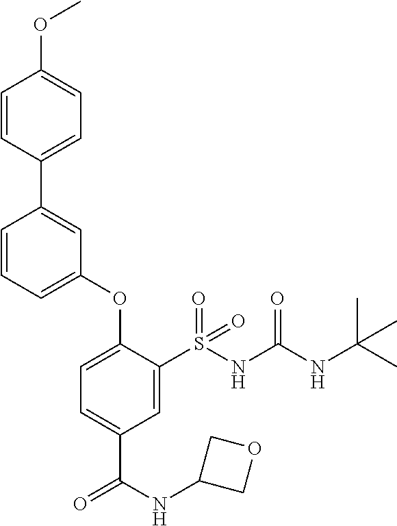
C1=CC(C2=CC(OC3=CC=C(C(=O)NC4COC4)C=C3S(NC(NC(C)(C)C)=O)(=O)=O)=CC=C2)=CC=C1OC
